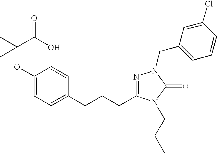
C1(OC(C(O)=O)(C)C)=CC=C(CCCC2=NN(CC3=CC=CC(Cl)=C3)C(=O)N2CCC)C=C1
